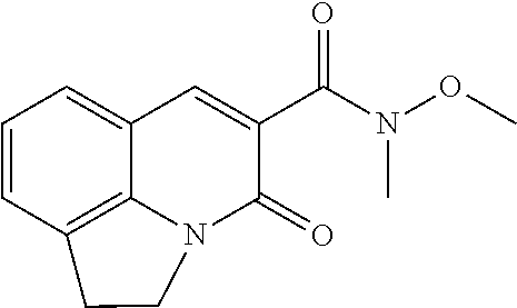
C12=C3C(=CC=C1)C=C(C(N(OC)C)=O)C(=O)N3CC2
